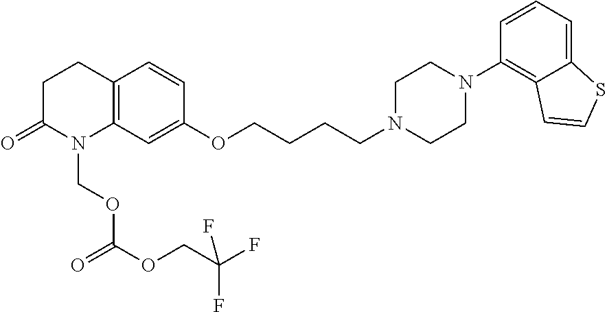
C12=C(CCC(=O)N1COC(OCC(F)(F)F)=O)C=CC(OCCCCN1CCN(C3=C4C(=CC=C3)SC=C4)CC1)=C2
